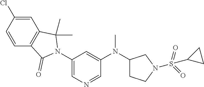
C1=C(Cl)C=CC2=C1C(C)(C)N(C1=CN=CC(N(C3CCN(S(=O)(=O)C4CC4)C3)C)=C1)C2=O
